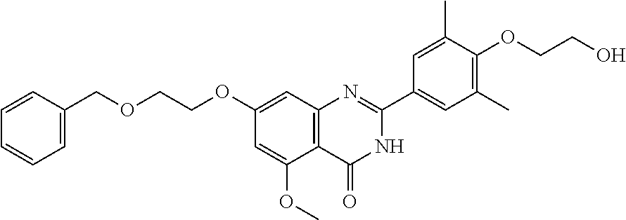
C1=C(OC)C2=C(C=C1OCCOCC1=CC=CC=C1)N=C(C1=CC(C)=C(OCCO)C(C)=C1)NC2=O
